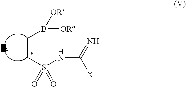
C(CS(NC(=N)[X])(=O)=O)B([OR])[OR]
